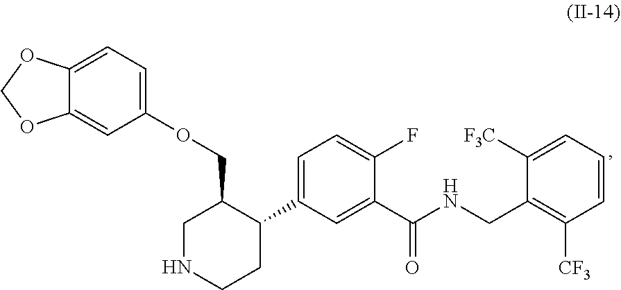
C12=CC=C(OCC3CNCCC3C3=CC=C(F)C(C(NCC4=C([CF3])C=CC=C4[F3C])=O)=C3)C=C1OCO2
